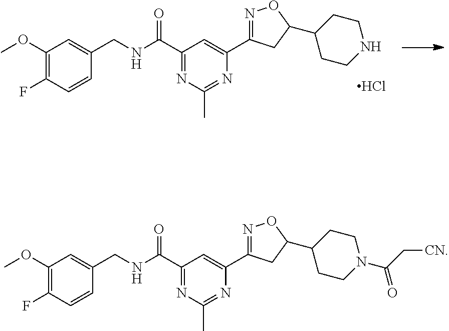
C1(OC)=C(F)C=CC(CNC(C2=NC(C)=NC(C3=NOC(C4CCNCC4)C3)=C2)=O)=C1.Cl.C1(OC)=C(F)C=CC(CNC(C2=NC(C)=NC(C3=NOC(C4CCN(C(C[CN])=O)CC4)C3)=C2)=O)=C1
